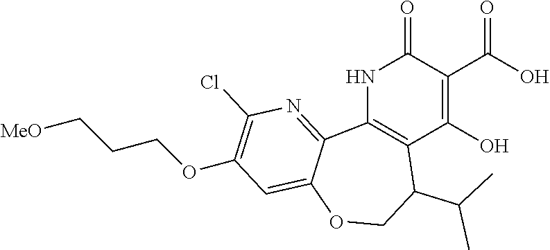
N1C2=C(C(O)=C(C(O)=O)C1=O)C(C(C)C)COC1=CC(OCCC[MeO])=C(Cl)N=C21
